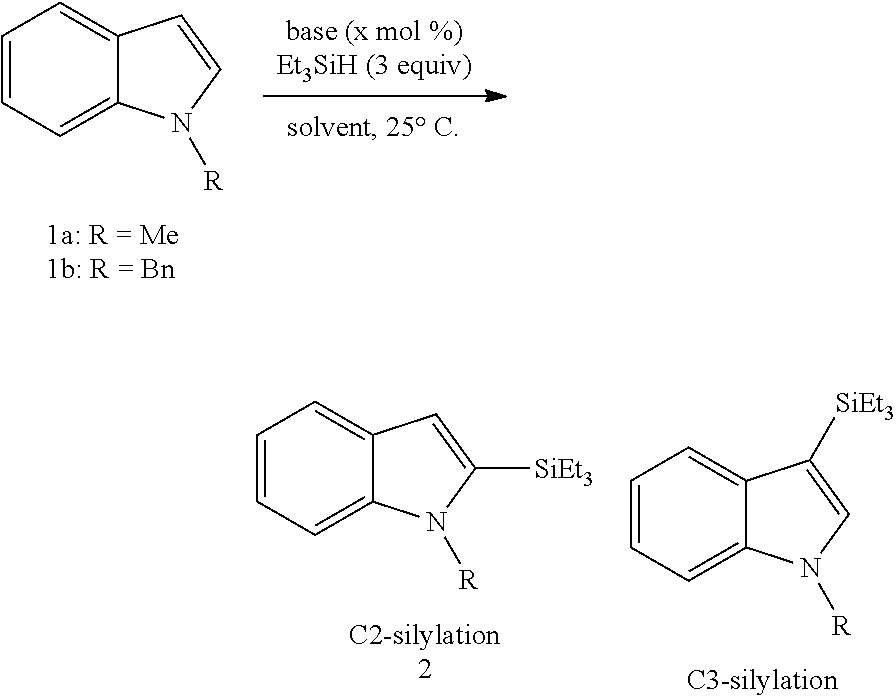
C1=CC=C2C(=C1)C=C([SiEt3])N2[R].C1=CC=C2C(=C1)C([SiEt3])=CN2[R].C1=CC=C2C(=C1)C=CN2[R]
